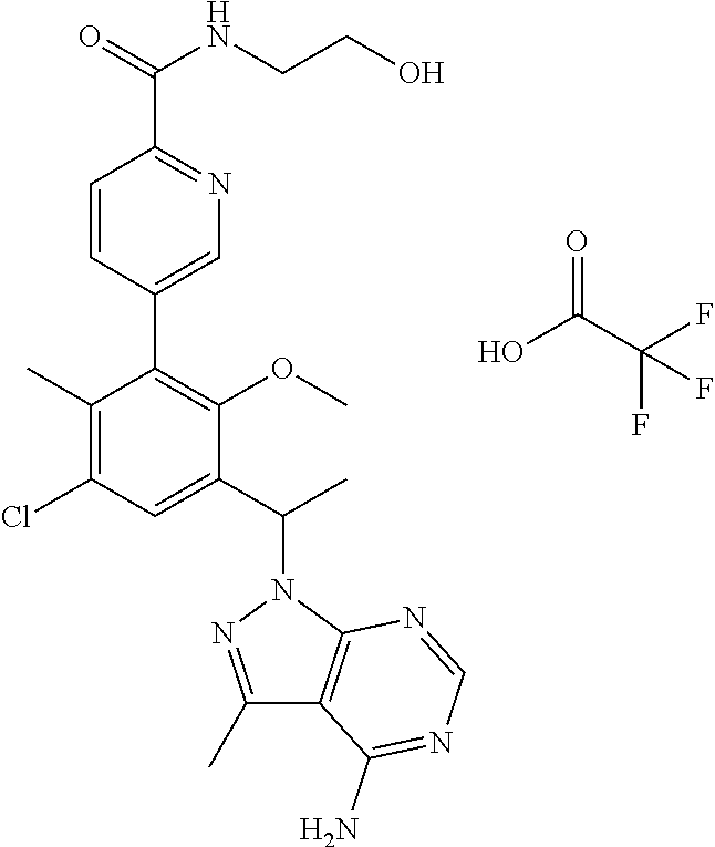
C1(C2=C(OC)C(C(C)N3N=C(C)C4=C3N=CN=C4N)=CC(Cl)=C2C)=CN=C(C(NCCO)=O)C=C1.OC(C(F)(F)F)=O
